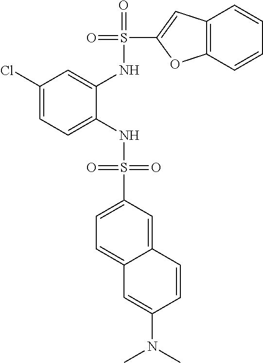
C1(Cl)=CC=C(NS(=O)(=O)C2=CC=C3C(=C2)C=CC(N(C)C)=C3)C(NS(=O)(C2=CC3=C(O2)C=CC=C3)=O)=C1
